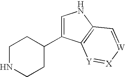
C1NCCC(C2=CNC3=C2[Y]=[X][W]=C3)C1
